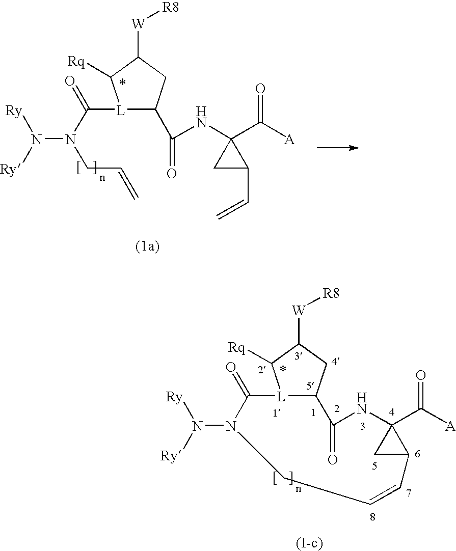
N(N1C(=O)[L]2C(CC([W][R8])C2[Rq])C(=O)NC2(C([A])=O)CC2C=CC1)([Ry])[Ry].N(N(C(=O)[L]1C(C(NC2(C([A])=O)CC2C=C)=O)CC([W][R8])C1[Rq])CC=C)([Ry])[Ry]
